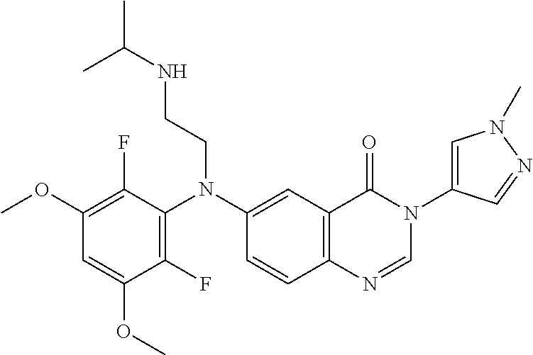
C1(OC)=C(F)C(N(C2=CC3=C(C=C2)N=CN(C2=CN(C)N=C2)C3=O)CCNC(C)C)=C(F)C(OC)=C1
